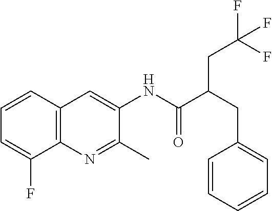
C12=C(C=CC=C1F)C=C(NC(C(CC1=CC=CC=C1)CC(F)(F)F)=O)C(C)=N2
